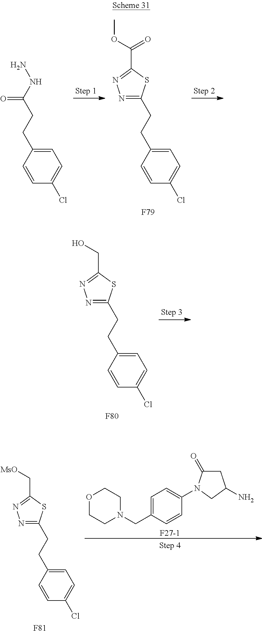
C1=C(CCC(NN)=O)C=CC(Cl)=C1.C1=C(CCC2=NN=C(C(OC)=O)S2)C=CC(Cl)=C1.[F79].C1=C(CCC2=NN=C(CO)S2)C=CC(Cl)=C1.[F80].C1=C(CCC2=NN=C(C[MsO])S2)C=CC(Cl)=C1.[F81].O1CCN(CC2=CC=C(N3C(=O)CC(N)C3)C=C2)CC1.[F27-1]
